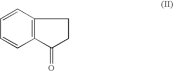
C12=C(C=CC=C1)CCC2=O
